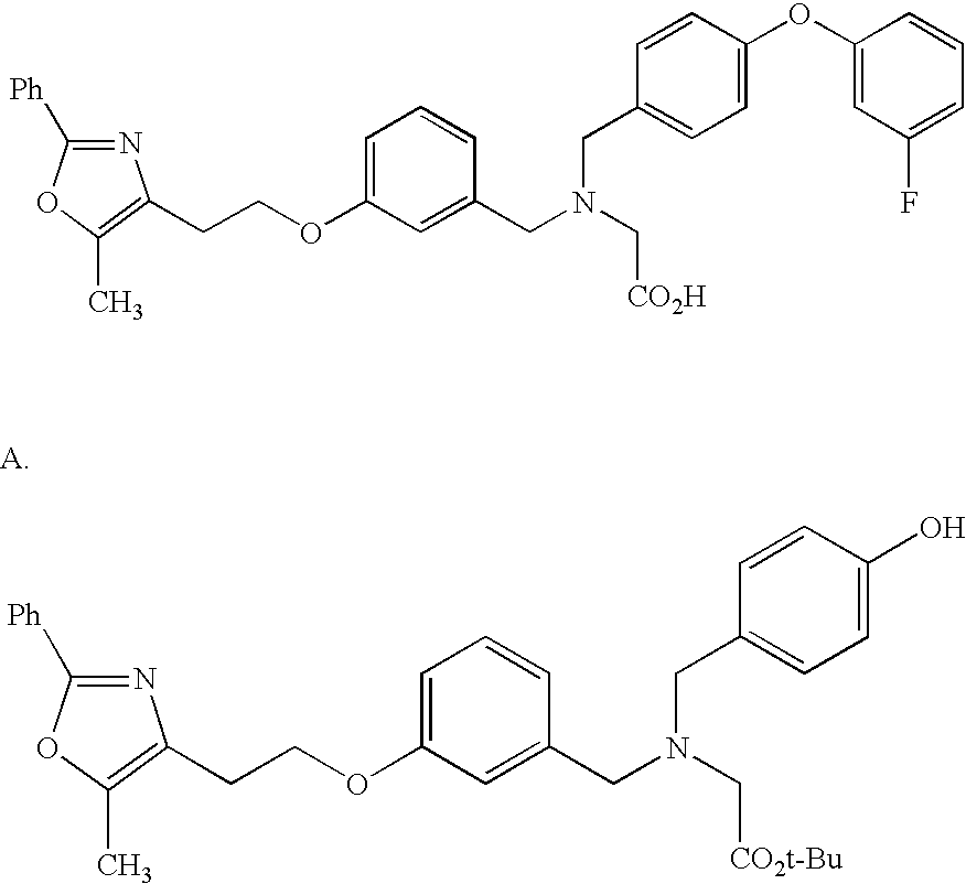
N1=C([Ph])OC(C)=C1CCOC1=CC=CC(CN(CC2=CC=C(O)C=C2)C[CO2t-Bu])=C1.N1=C([Ph])OC(C)=C1CCOC1=CC=CC(CN(CC2=CC=C(OC3=CC(F)=CC=C3)C=C2)C[CO2H])=C1
